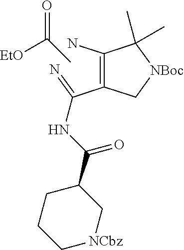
[EtO]C(C)=O.N=C(C1=C(N)C(C)(C)[NBoc]C1)NC(C1CCC[NCbz]C1)=O
